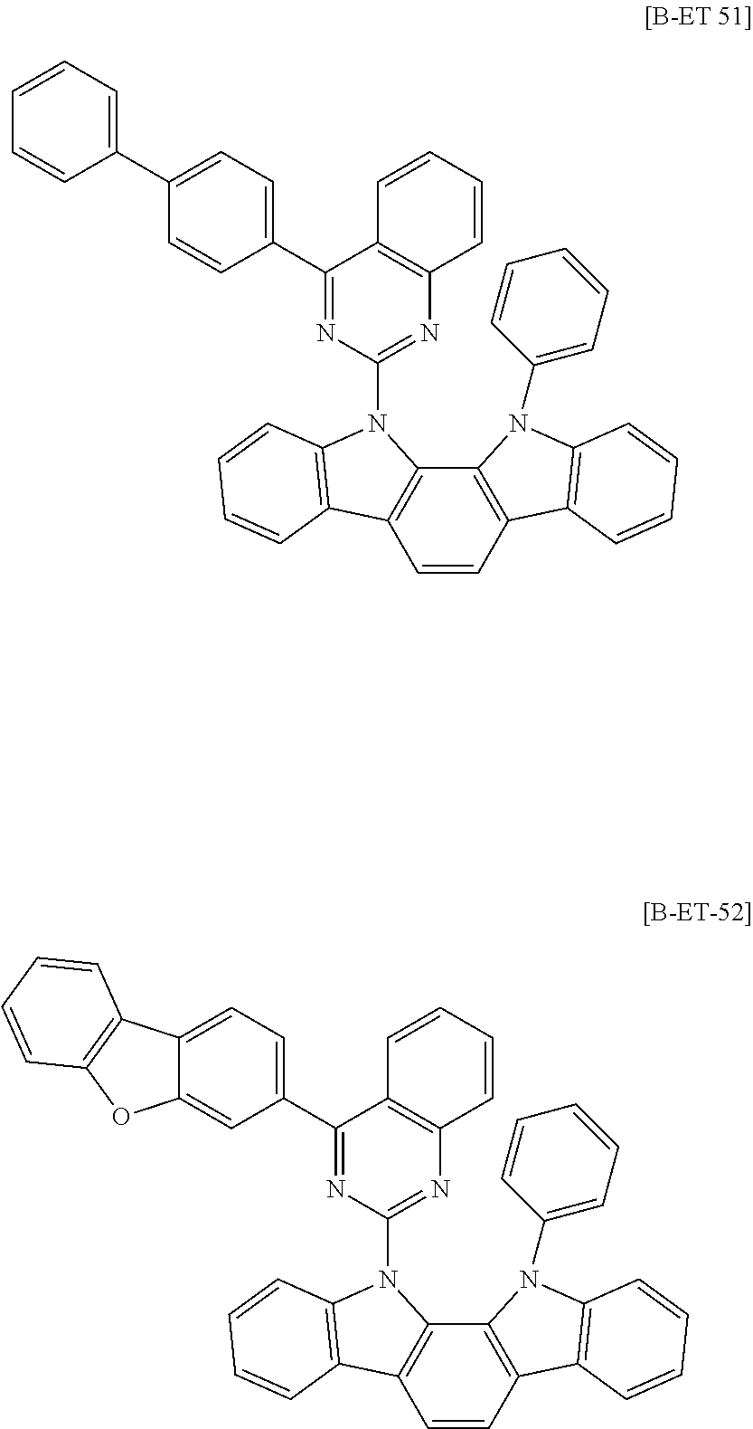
C1=CC2=C(C3=C1C1=C(N3C3=NC4=C(C(C5=CC=C(C6=CC=CC=C6)C=C5)=N3)C=CC=C4)C=CC=C1)N(C1=CC=CC=C1)C1=C2C=CC=C1.C1=CC2=C(C3=C1C1=C(N3C3=NC4=C(C(C5=CC=C6C(=C5)OC5=C6C=CC=C5)=N3)C=CC=C4)C=CC=C1)N(C1=CC=CC=C1)C1=C2C=CC=C1
